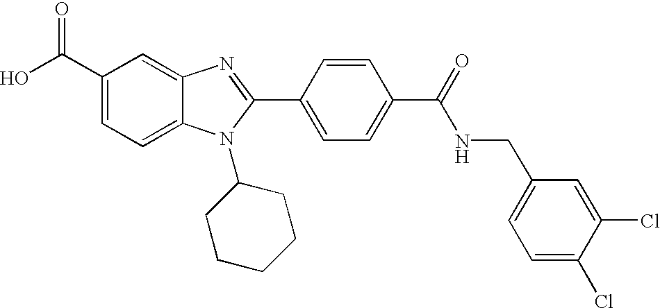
C1(C(O)=O)=CC=C2C(=C1)N=C(C1=CC=C(C(=O)NCC3=CC=C(Cl)C(Cl)=C3)C=C1)N2C1CCCCC1
